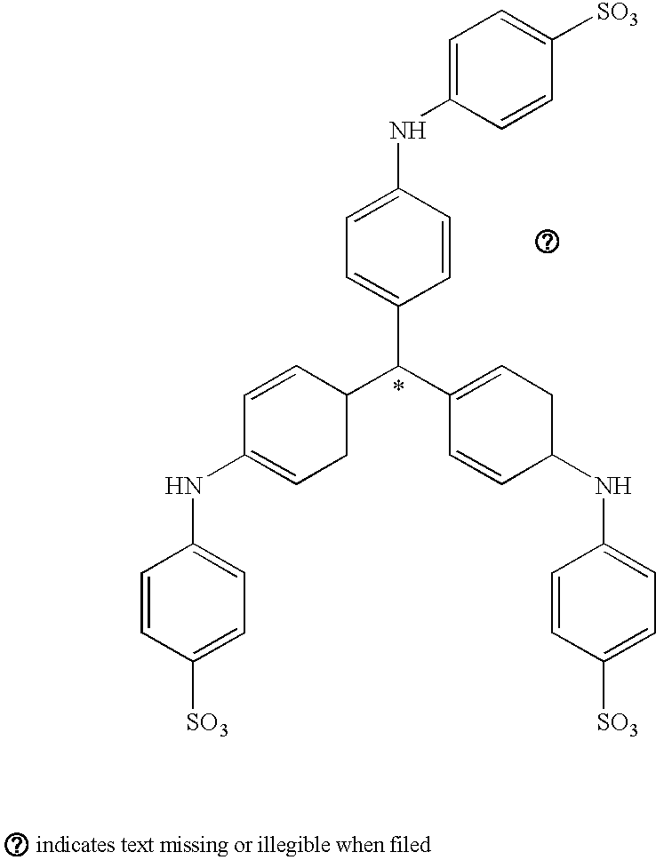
C1=C(NC2=CC=C(C(C3=CCC(NC4=CC=C([SO3])C=C4)C=C3)C3C=CC(NC4=CC=C([SO3])C=C4)=CC3)C=C2)C=CC([SO3])=C1
